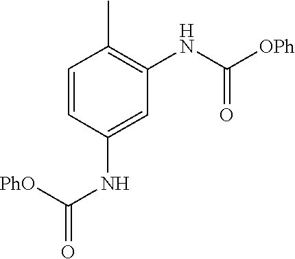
N(C(=O)[OPh])C1=C(C)C=CC(NC(=O)[PhO])=C1
